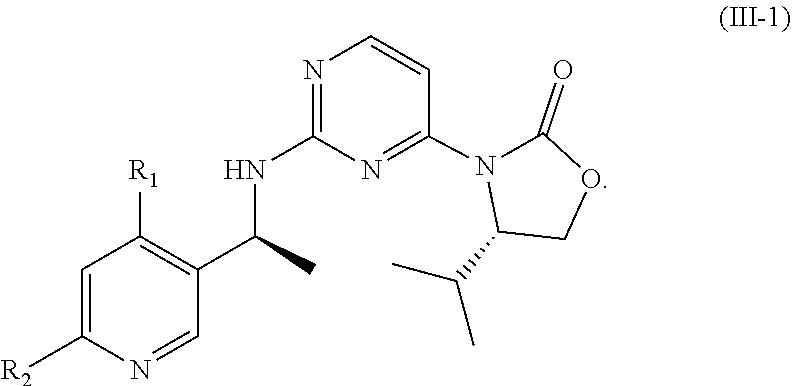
C1=C([R2])N=CC(C(C)NC2=NC=CC(N3C(C(C)C)COC3=O)=N2)=C1[R1]
